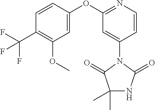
C1(C)(C)NC(=O)N(C2=CC(OC3=CC(OC)=C(C(F)(F)F)C=C3)=NC=C2)C1=O
